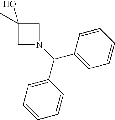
C1(O)(C)CN(C(C2=CC=CC=C2)C2=CC=CC=C2)C1
